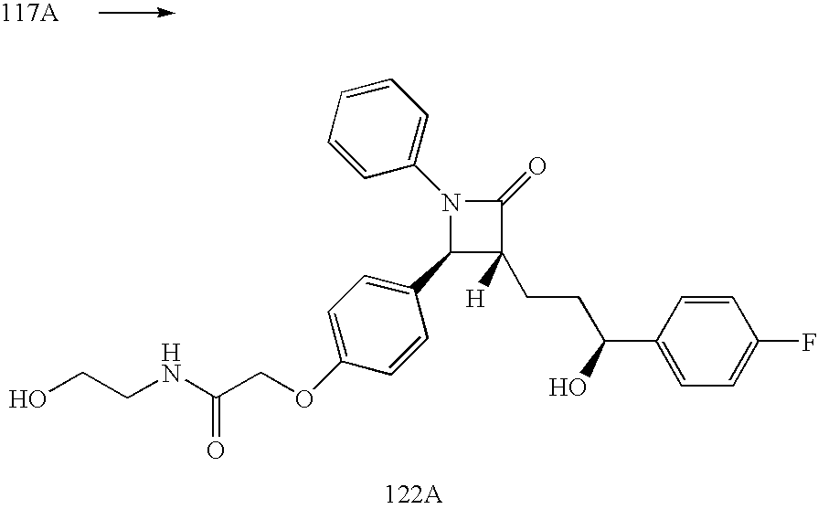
N1(C2=CC=CC=C2)C(C2=CC=C(OCC(NCCO)=O)C=C2)C(CCC(C2=CC=C(F)C=C2)O)([H])C1=O
